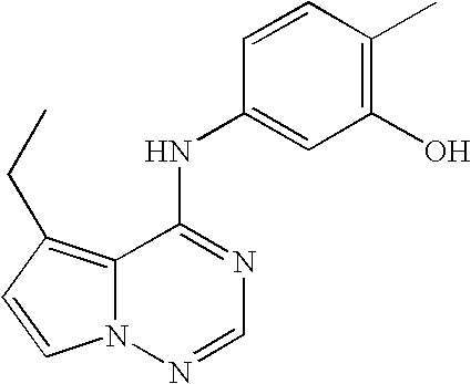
C12=C(CC)C=CN1N=CN=C2NC1=CC(O)=C(C)C=C1
